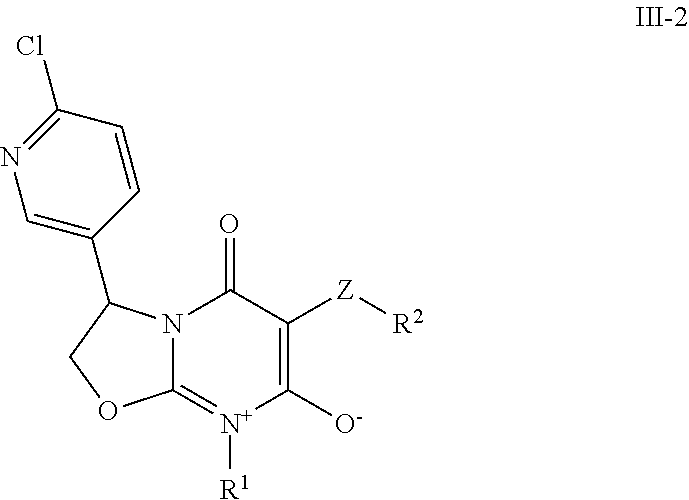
C12=[N+]([R1])C([O-])=C([Z][R2])C(=O)N1C(C1=CN=C(Cl)C=C1)CO2
